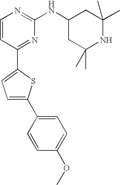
C1=CC(C2=CC=C(C3=CC=C(OC)C=C3)S2)=NC(NC2CC(C)(C)NC(C)(C)C2)=N1
